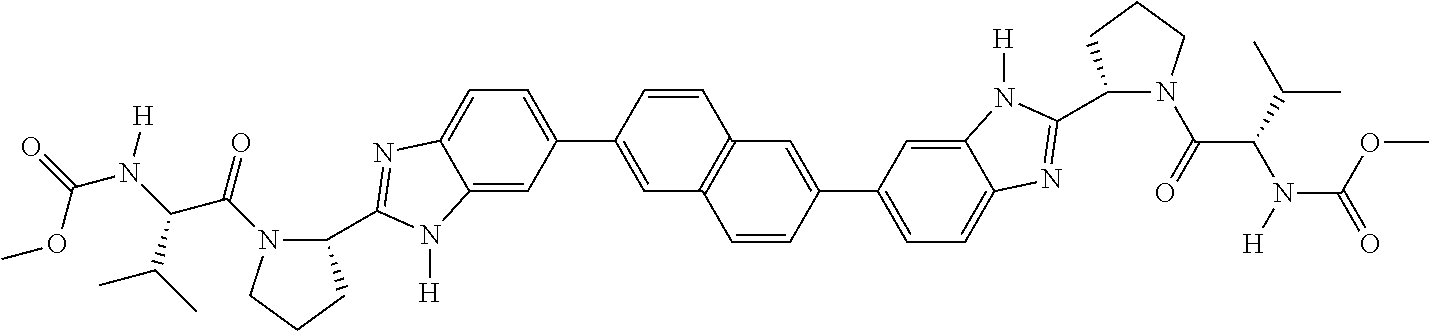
C12=CC(C3=CC4=C(C=C3)C=C(C3=CC=C5C(=C3)N([H])C(C3N(C(C(N(C(=O)OC)[H])C(C)C)=O)CCC3)=N5)C=C4)=CC=C1N=C(C1N(C(C(C(C)C)N([H])C(OC)=O)=O)CCC1)N2[H]
